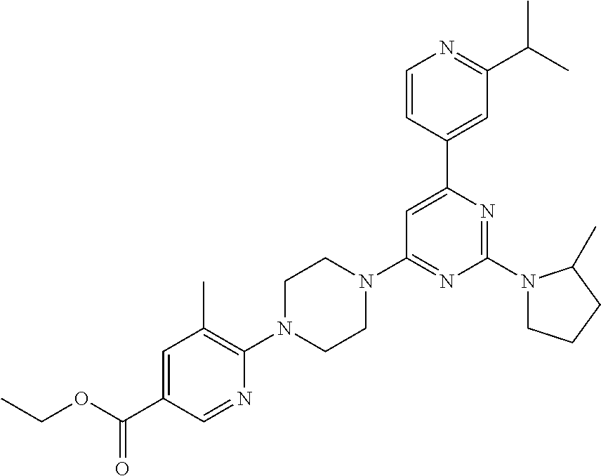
O(C(C1=CC(C)=C(N2CCN(C3=NC(N4CCCC4C)=NC(C4=CC(C(C)C)=NC=C4)=C3)CC2)N=C1)=O)CC
